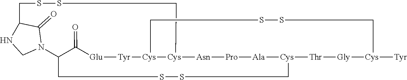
[Glu]1[Tyr][Cys]2[Cys]3[Asn][Pro][Ala][Cys]([Thr][Gly][Cys]([Tyr])CSSC2)CSSCC(C1=O)N1C(=O)C(NC1)CSSC3
